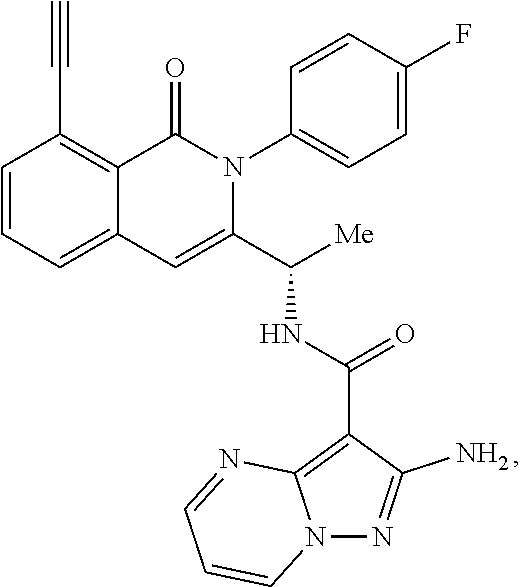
C1=CC=C2C(=C1C#C)C(=O)N(C1=CC=C(F)C=C1)C(C([Me])NC(=O)C1=C3N(N=C1N)C=CC=N3)=C2
